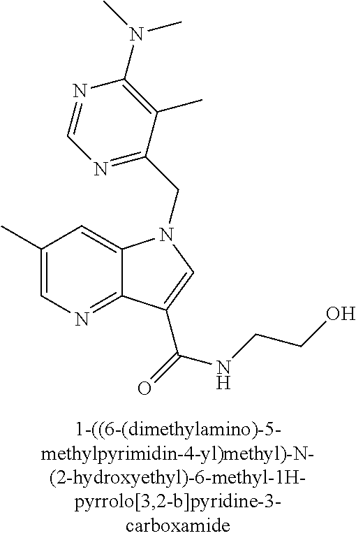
C1(C)=CN=C2C(=C1)N(CC1=NC=NC(N(C)C)=C1C)C=C2C(NCCO)=O
